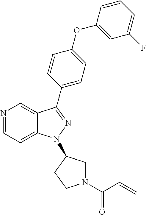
N1=CC=C2C(=C1)C(C1=CC=C(OC3=CC(F)=CC=C3)C=C1)=NN2C1CN(C(=O)C=C)CC1
